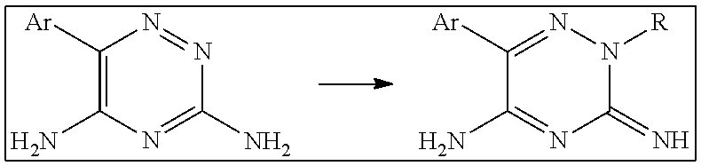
C1([Ar])=C(N)N=C(N)N=N1.C1([Ar])=NN([R])C(=N)N=C1N
